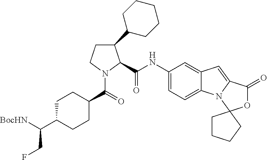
C1(C2CCCCC2)CCN(C(=O)C2CCC(C([BocHN])CF)CC2)C1C(NC1=CC=C2C(=C1)C=C1N2C2(OC1=O)CCCC2)=O
